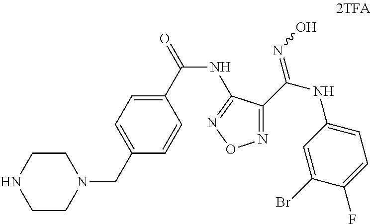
C1CNCCN1CC1=CC=C(C(NC2=NON=C2C(NC2=CC=C(F)C(Br)=C2)=NO)=O)C=C1
